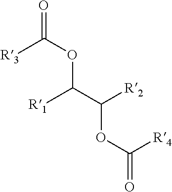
C([R3])(OC([R1])C([R2])OC([R4])=O)=O
